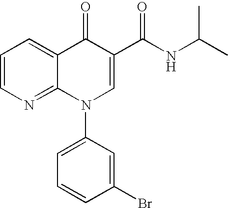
C1=CN=C2C(=C1)C(=O)C(C(NC(C)C)=O)=CN2C1=CC=CC(Br)=C1
